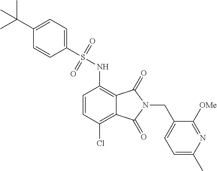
C1=CC(Cl)=C2C(=C1NS(C1=CC=C(C(C)(C)C)C=C1)(=O)=O)C(=O)N(CC1=CC=C(C)N=C1[OMe])C2=O
